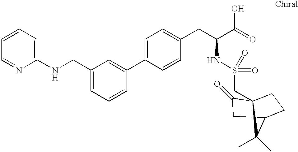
C1=CC=C(NCC2=CC=CC(C3=CC=C(CC(NS(=O)(=O)CC45C(=O)CC(CC4)C5(C)C)C(O)=O)C=C3)=C2)N=C1
